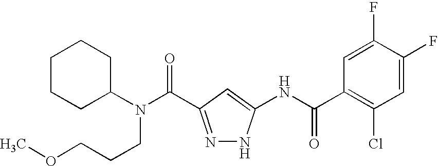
C1C(N(C(=O)C2=NNC(NC(C3=C(Cl)C=C(F)C(F)=C3)=O)=C2)CCCOC)CCCC1
